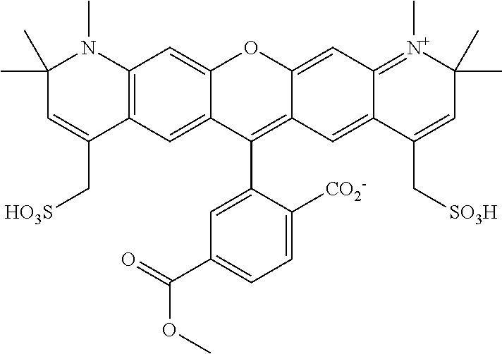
C1(C)(C)C=C(C[HO3S])C2=C(N1C)C=C1C(=C2)C(C2=CC(C(=O)OC)=CC=C2[CO2-])=C2C(=CC3=[N+](C)C(C)(C)C=C(C[SO3H])C3=C2)O1
